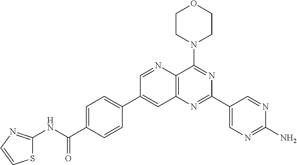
C1=C(C(NC2=NC=CS2)=O)C=CC(C2=CC3=C(C(N4CCOCC4)=NC(C4=CN=C(N)N=C4)=N3)N=C2)=C1
